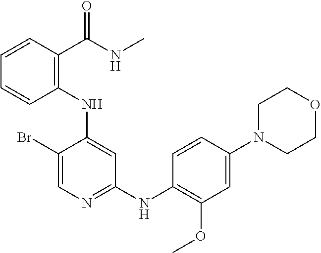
C1(Br)=CN=C(NC2=C(OC)C=C(N3CCOCC3)C=C2)C=C1NC1=C(C(NC)=O)C=CC=C1
